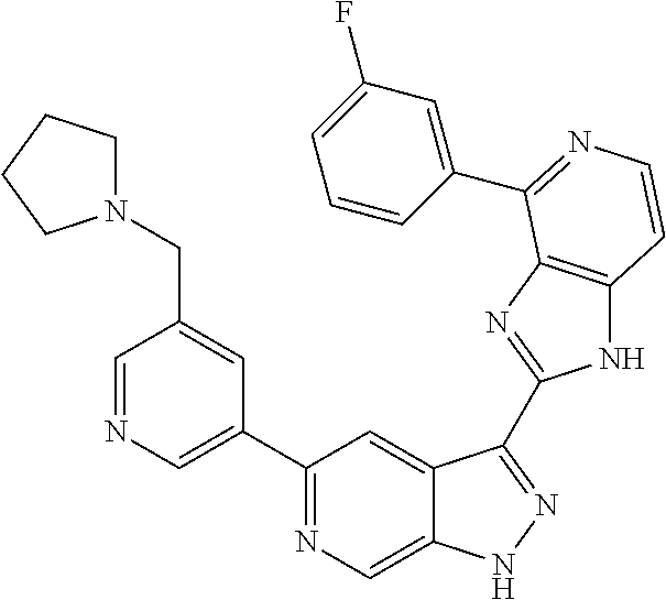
C1=NC=C(C2=NC=C3C(=C2)C(C2=NC4=C(N2)C=CN=C4C2=CC(F)=CC=C2)=NN3)C=C1CN1CCCC1
